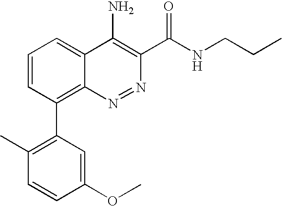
C1(OC)=CC(C2=C3C(=CC=C2)C(N)=C(C(NCCC)=O)N=N3)=C(C)C=C1
